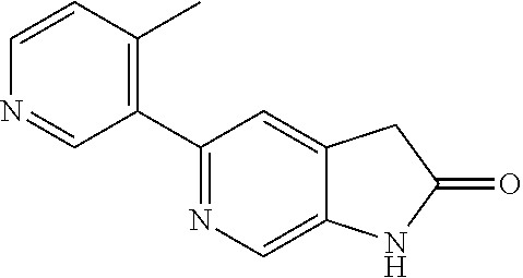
C1(C2=NC=C3C(=C2)CC(=O)N3)=C(C)C=CN=C1
